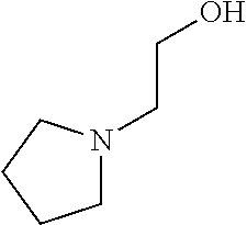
N1(CCO)CCCC1
